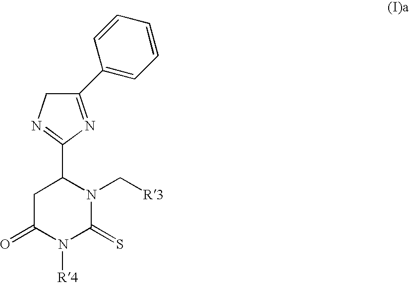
C1(C2=CC=CC=C2)=NC(C2CC(=O)N([R4])C(=S)N2C[R3])=NC1
